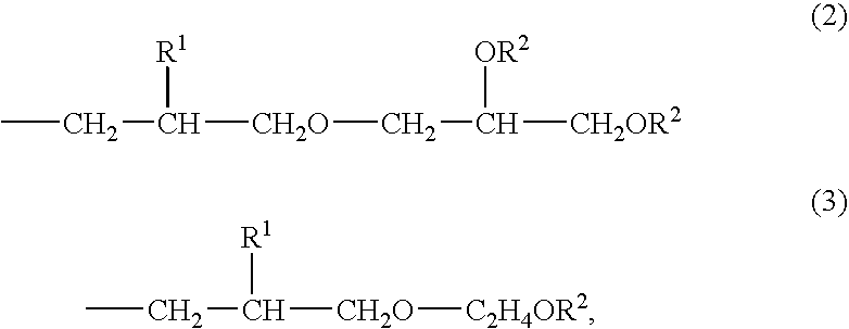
CCC([CH2O]CC([CH2OR2])[OR2])[R1].CCC([CH2O][C2H4OR2])[R1]
